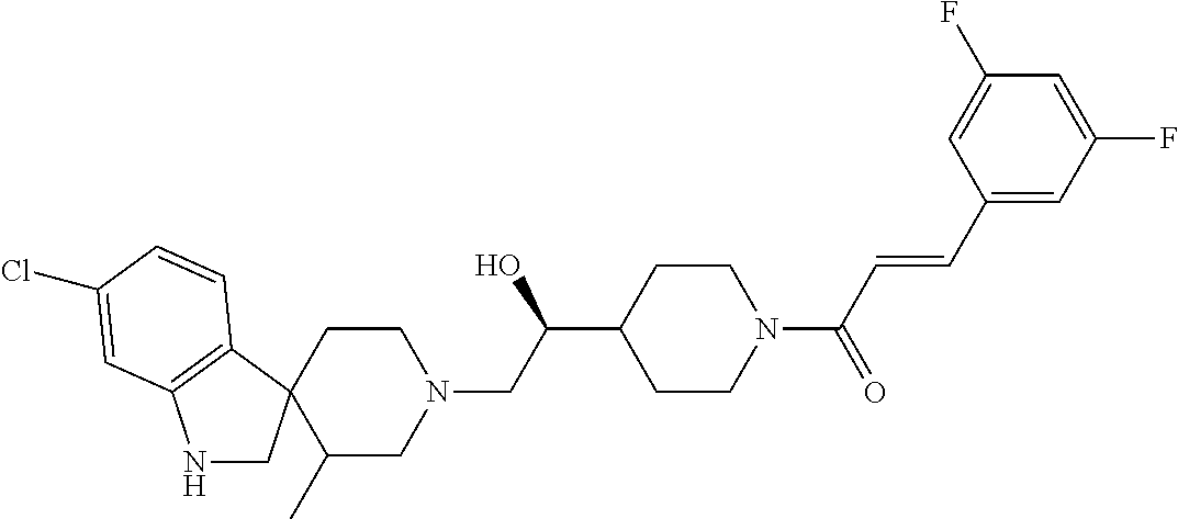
C1(C)CN(CC(C2CCN(C(C=CC3=CC(F)=CC(F)=C3)=O)CC2)O)CCC12CNC1=C2C=CC(Cl)=C1
